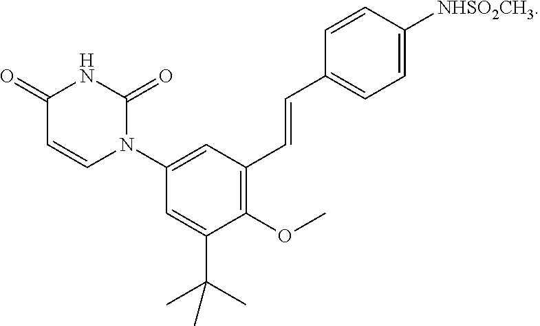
C1=C([NHSO2CH3])C=CC(C=CC2=C(OC)C(C(C)(C)C)=CC(N3C(=O)NC(=O)C=C3)=C2)=C1
